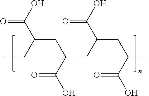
OC(C(CC)CC(CC(CC(C)C(O)=O)C(O)=O)C(O)=O)=O
